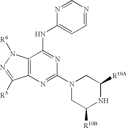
C12=C(N=C(N3CC([R10B])NC([R10A])C3)N=C1NC1=CC=NC=N1)C([R5])=NN2[R6]
